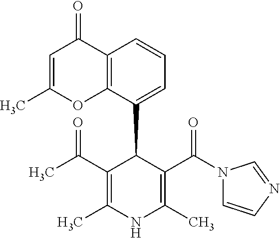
CC(C1=C(C)NC(C)=C(C(N2C=CN=C2)=O)C1C1=CC=CC2=C1OC(C)=CC2=O)=O
